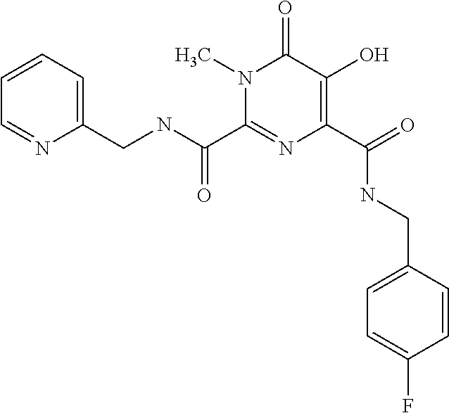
C1(C(=O)NCC2=CC=CC=N2)=NC(C(=O)NCC2=CC=C(F)C=C2)=C(O)C(=O)N1C
